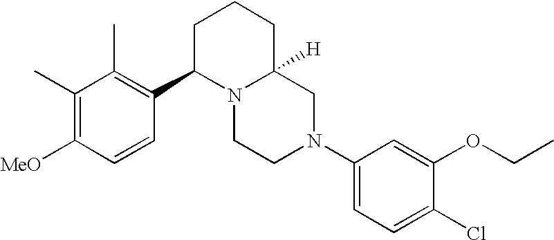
C1(C)=C([MeO])C=CC(C2N3C([H])(CCC2)CN(C2=CC=C(Cl)C(OCC)=C2)CC3)=C1C
